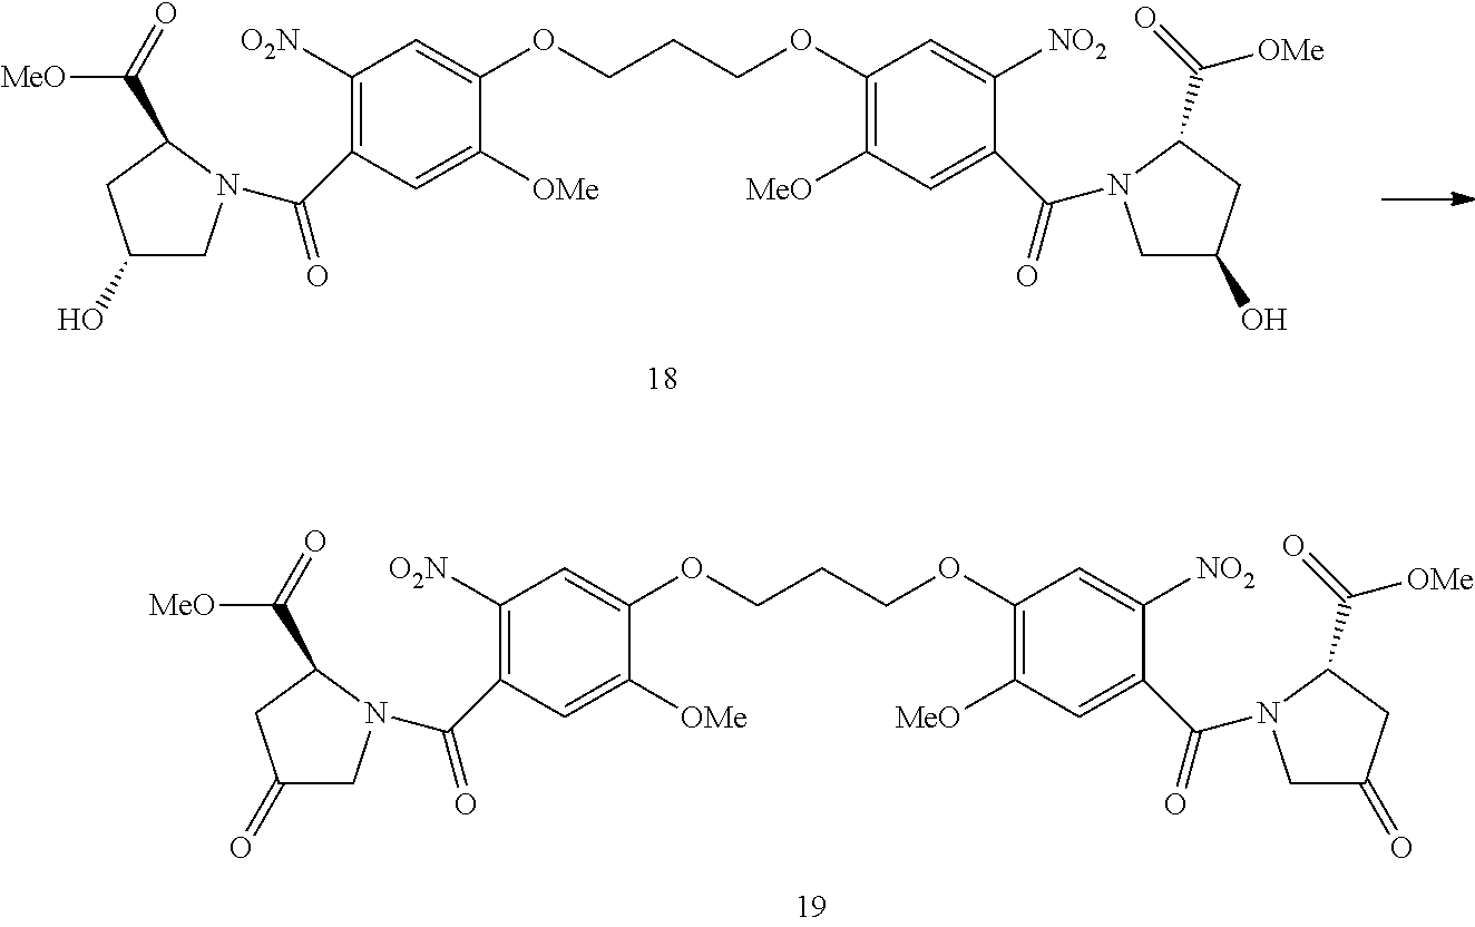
C1([O2N])=C(C(=O)N2CC(O)CC2C(=O)[MeO])C=C([OMe])C(OCCCOC2=C([MeO])C=C(C(=O)N3CC(O)CC3C(=O)[OMe])C([NO2])=C2)=C1.C1([O2N])=C(C(=O)N2CC(=O)CC2C(=O)[MeO])C=C([OMe])C(OCCCOC2=C([MeO])C=C(C(=O)N3CC(=O)CC3C(=O)[OMe])C([NO2])=C2)=C1
